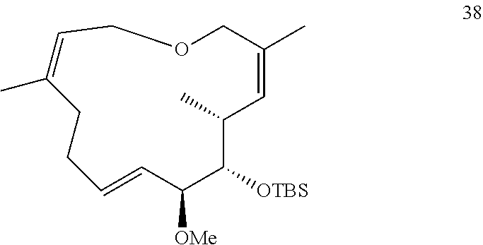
C1OCC(C)=CC(C)C([OTBS])C([OMe])C=CCCC(C)=C1
